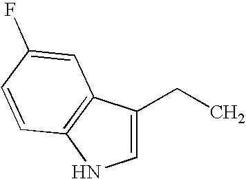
C1=C(CC)C2=C(N1)C=CC(F)=C2
